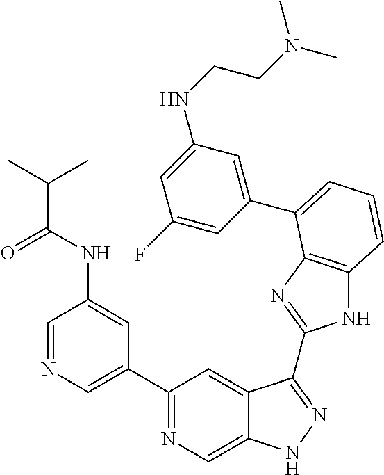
C1=NC=C(C2=NC=C3C(=C2)C(C2=NC4=C(N2)C=CC=C4C2=CC(NCCN(C)C)=CC(F)=C2)=NN3)C=C1NC(C(C)C)=O
